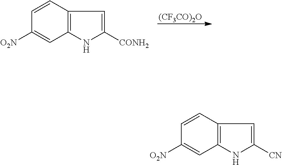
[(CF3CO)2O].C1=CC2=C(C=C1[O2N])NC([CONH2])=C2.C1=CC2=C(C=C1[O2N])NC([CN])=C2
